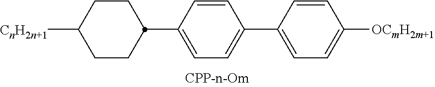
C1([CnH2n+1])CCC(C2=CC=C(C3=CC=C([OCmH2m+1])C=C3)C=C2)CC1
